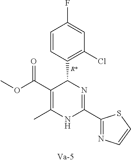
C1(C(OC)=O)=C(C)NC(C2=NC=CS2)=NC1C1=C(Cl)C=C(F)C=C1
